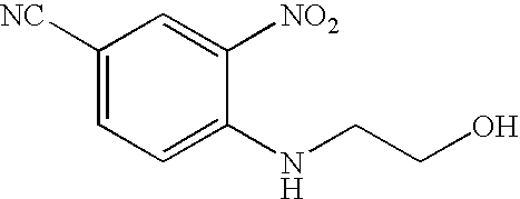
C1=C(NCCO)C([NO2])=CC([NC])=C1
